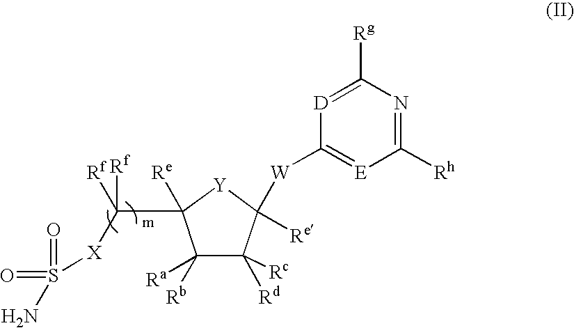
C1([Rb])([Ra])C([Rc])([Rd])C([Re])([W]C2=[E]C([Rh])=NC([Rg])=[D]2)[Y]C1(C([Rf])([X]S(=O)(=O)N)[Rf])[Re]
